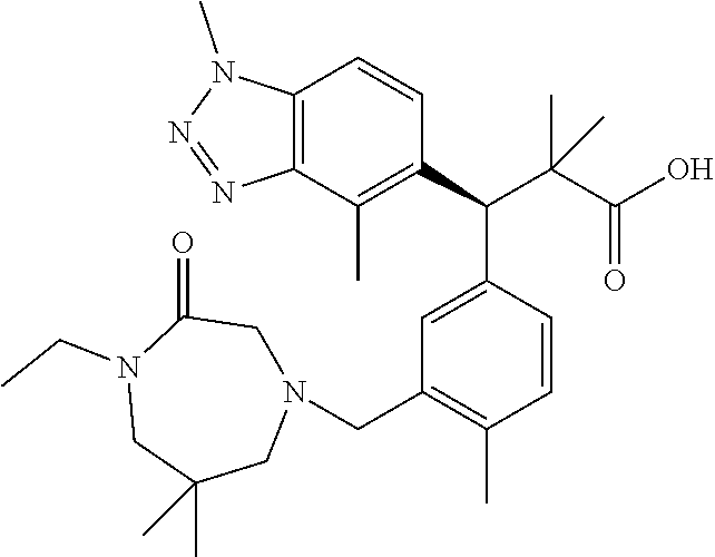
C12=C(C(C)=C(C(C(C(O)=O)(C)C)C3=CC(CN4CC(=O)N(CC)CC(C)(C)C4)=C(C)C=C3)C=C1)N=NN2C
